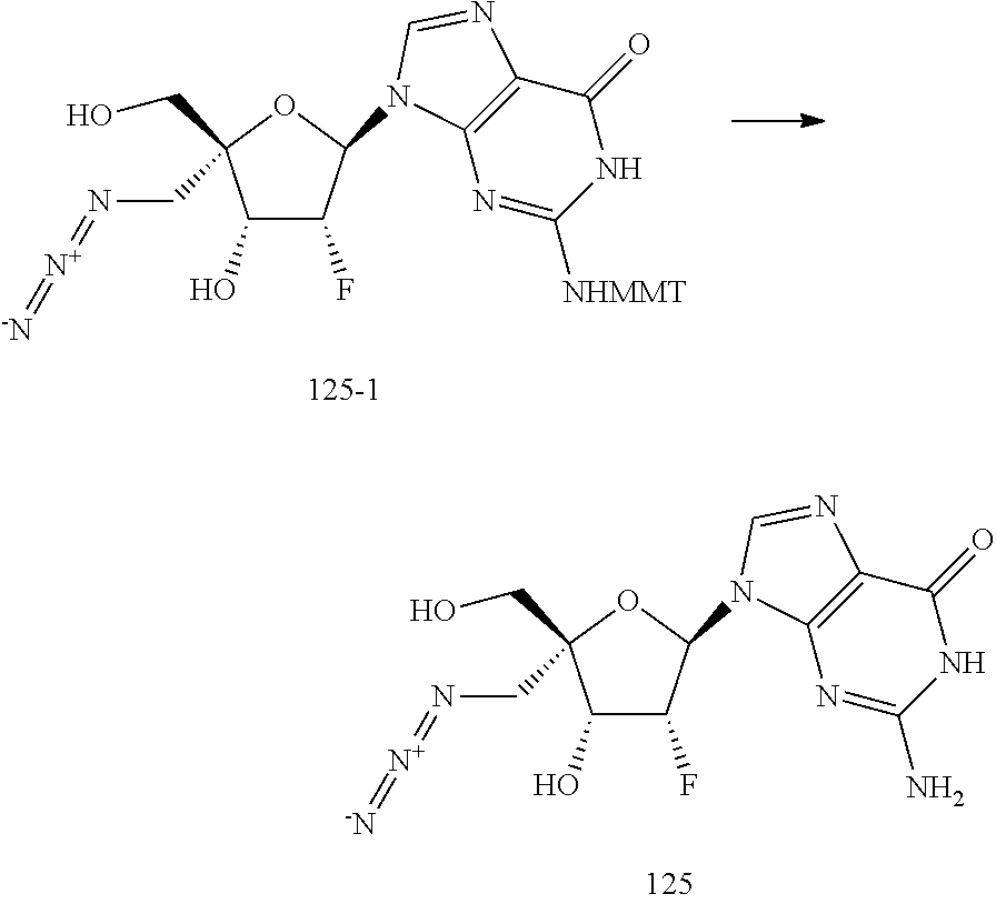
C(C1(CN=[N+]=[-N])C(O)C(F)C(N2C3=C(C(=O)NC(N)=N3)N=C2)O1)O.C(C1(CN=[N+]=[-N])C(O)C(F)C(N2C3=C(C(=O)NC([NHMMT])=N3)N=C2)O1)O
